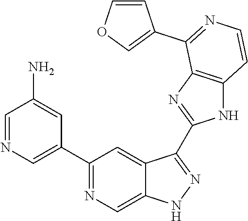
C1=NC=C(C2=NC=C3C(=C2)C(C2=NC4=C(N2)C=CN=C4C2=COC=C2)=NN3)C=C1N
